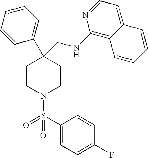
C1(CNC2=C3C(=CC=N2)C=CC=C3)(C2=CC=CC=C2)CCN(S(=O)(C2=CC=C(F)C=C2)=O)CC1
